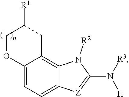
N1([R2])C(N([R3])[H])=[Z]C2=CC=C3C(=C12)CC([R1])CO3
